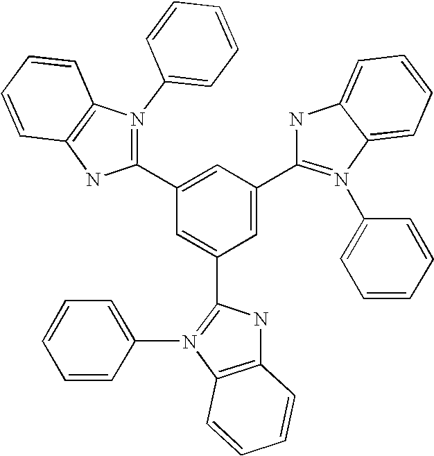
C1=C(C2=N(C3=CC=CC=C3)C3=CC=CC=C3N2)C=C(C2=N(C3=CC=CC=C3)C3=C(N2)C=CC=C3)C=C1C1=N(C2=CC=CC=C2)C2=C(N1)C=CC=C2
